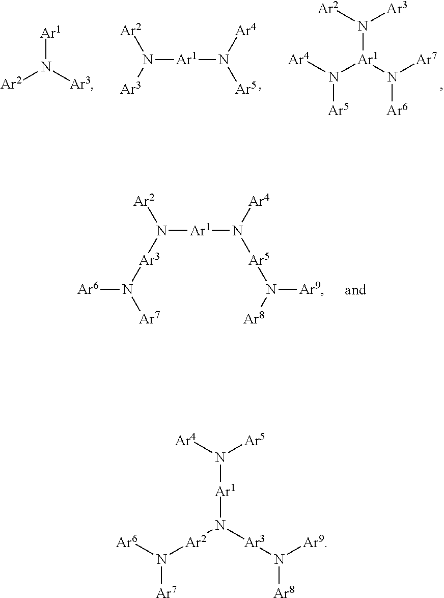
N([Ar1]N([Ar5])[Ar4])([Ar2])[Ar3].N([Ar1](N([Ar4])[Ar5])N([Ar6])[Ar7])([Ar2])[Ar3].[Ar2]N([Ar3])[Ar1].N([Ar1]N([Ar5]N([Ar8])[Ar9])[Ar4])([Ar2])[Ar3]N([Ar7])[Ar6].[Ar4]N([Ar5])[Ar1]N([Ar2]N([Ar7])[Ar6])[Ar3]N([Ar8])[Ar9]
